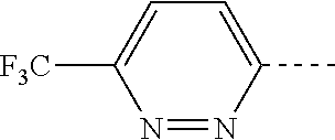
N1=NC(C)=CC=C1[F3C]
